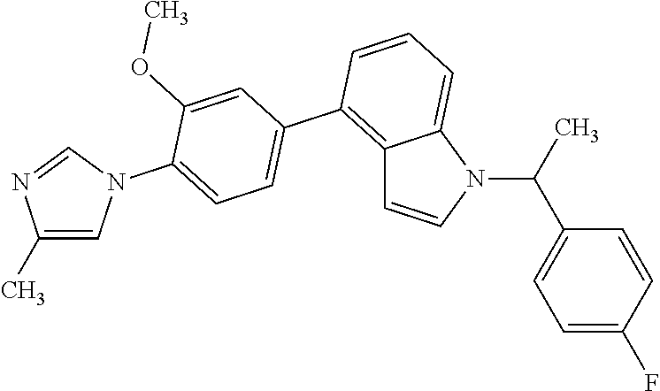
C12=C(C3=CC=C(N4C=C(C)N=C4)C(OC)=C3)C=CC=C1N(C(C1=CC=C(F)C=C1)C)C=C2
